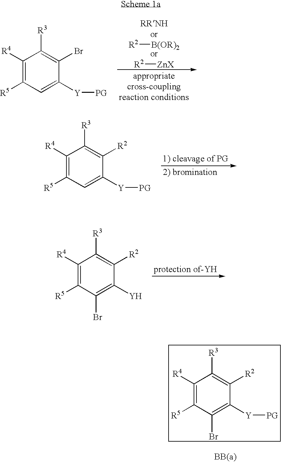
[R2][B(OR)2].[R2][ZnX].C1([R4])=C([R5])C=C([Y][PG])C(Br)=C1[R3].C1([R4])=C([R5])C=C([Y][PG])C([R2])=C1[R3].C1([R4])=C([R5])C(Br)=C([Y])C([R2])=C1[R3].C1([R4])=C([R5])C(Br)=C([Y][PG])C([R2])=C1[R3]
